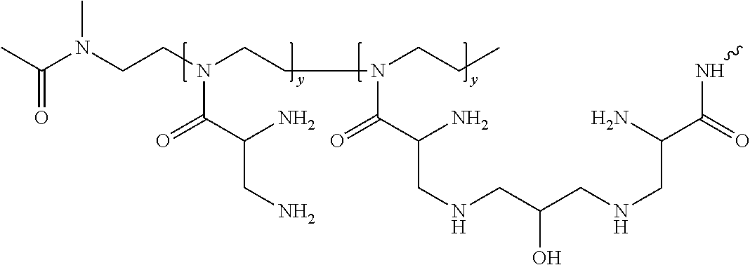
CC(N(CCN(CCN(CCC)C(C(N)CNCC(CNCC(C(NC)=O)N)O)=O)C(C(N)CN)=O)C)=O
